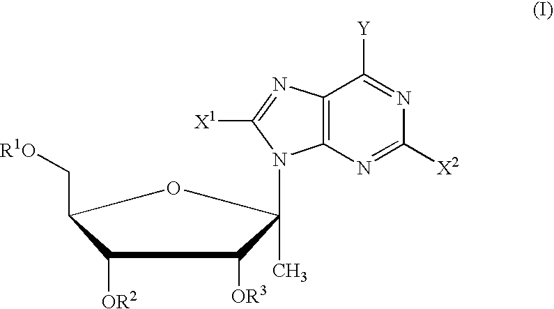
C1([OR2])C(C[R1O])OC(C)(N2C3=C(C([Y])=NC([X2])=N3)N=C2[X1])C1[OR3]
